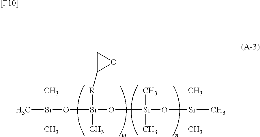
C[Si](C)(C)O[Si](O[Si](C)(C)O[Si](C)(C)C)(C)[R]C1OC1.[[F10]]
